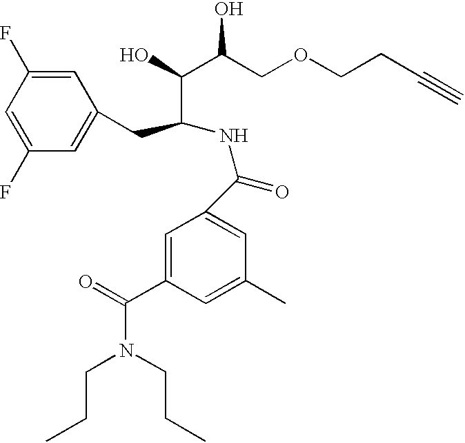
C1=C(F)C=C(F)C=C1CC(NC(C1=CC(C)=CC(C(N(CCC)CCC)=O)=C1)=O)C(O)C(COCCC#C)O
